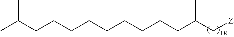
C(C(C[Z])C)CCCCCCCCC(C)C
